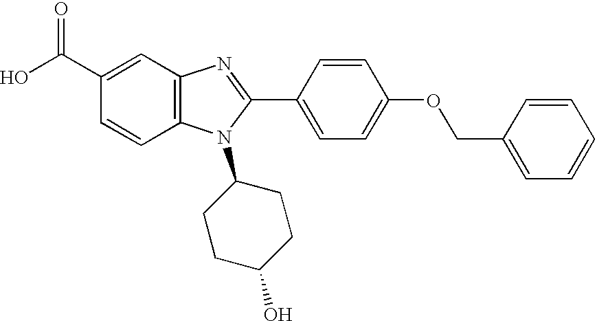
C1(C(O)=O)=CC2=C(C=C1)N(C1CCC(O)CC1)C(C1=CC=C(OCC3=CC=CC=C3)C=C1)=N2
